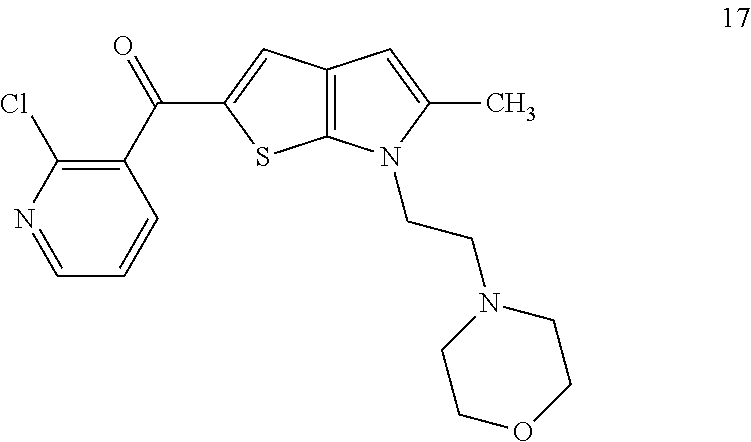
C12=C(N(CCN3CCOCC3)C(C)=C1)SC(C(C1=C(Cl)N=CC=C1)=O)=C2
